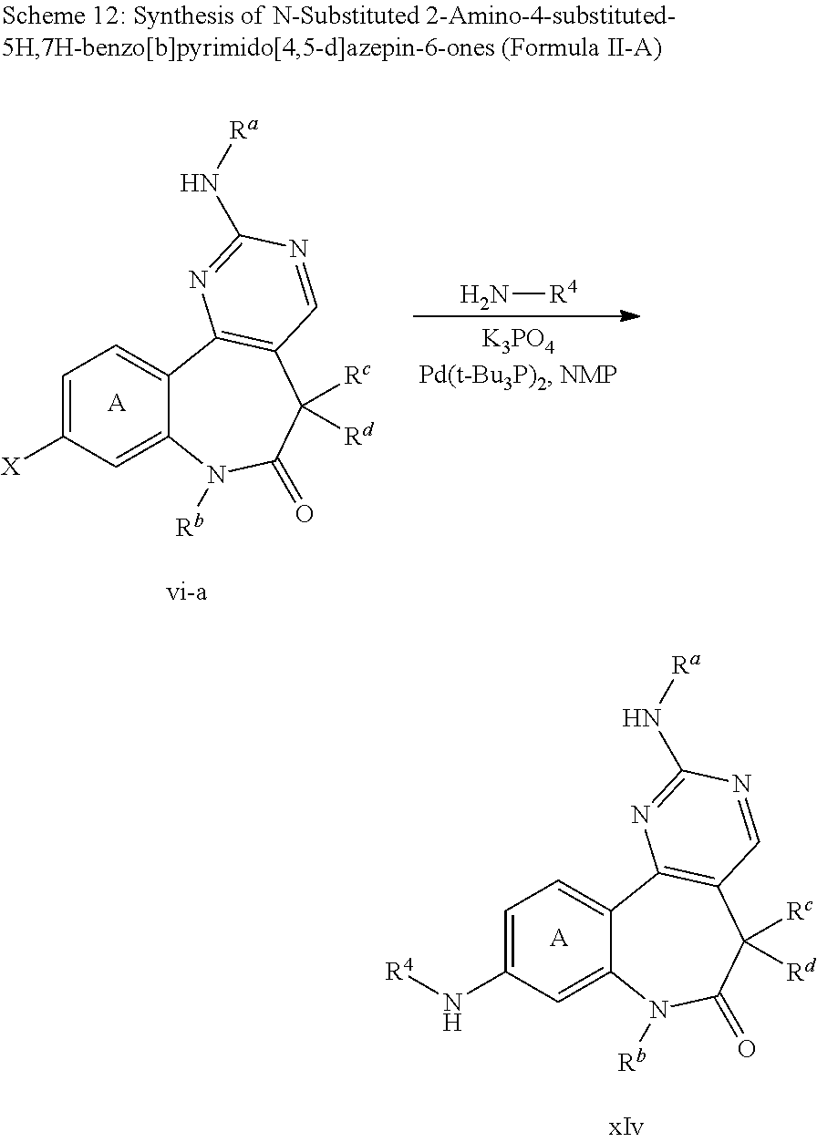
C12=CC=C([X])C=C1N([Rb])C(=O)C([Rc])([Rd])C1=C2N=C(N[Ra])N=C1.[A].N[R4].C12=CC=C(N[R4])C=C1N([Rb])C(=O)C([Rc])([Rd])C1=C2N=C(N[Ra])N=C1.[A]
